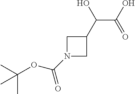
C1N(C(OC(C)(C)C)=O)CC1C(O)C(O)=O
